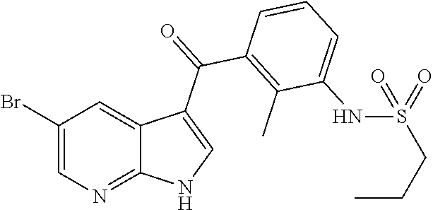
C1(Br)=CN=C2C(=C1)C(C(C1=C(C)C(NS(CCC)(=O)=O)=CC=C1)=O)=CN2
